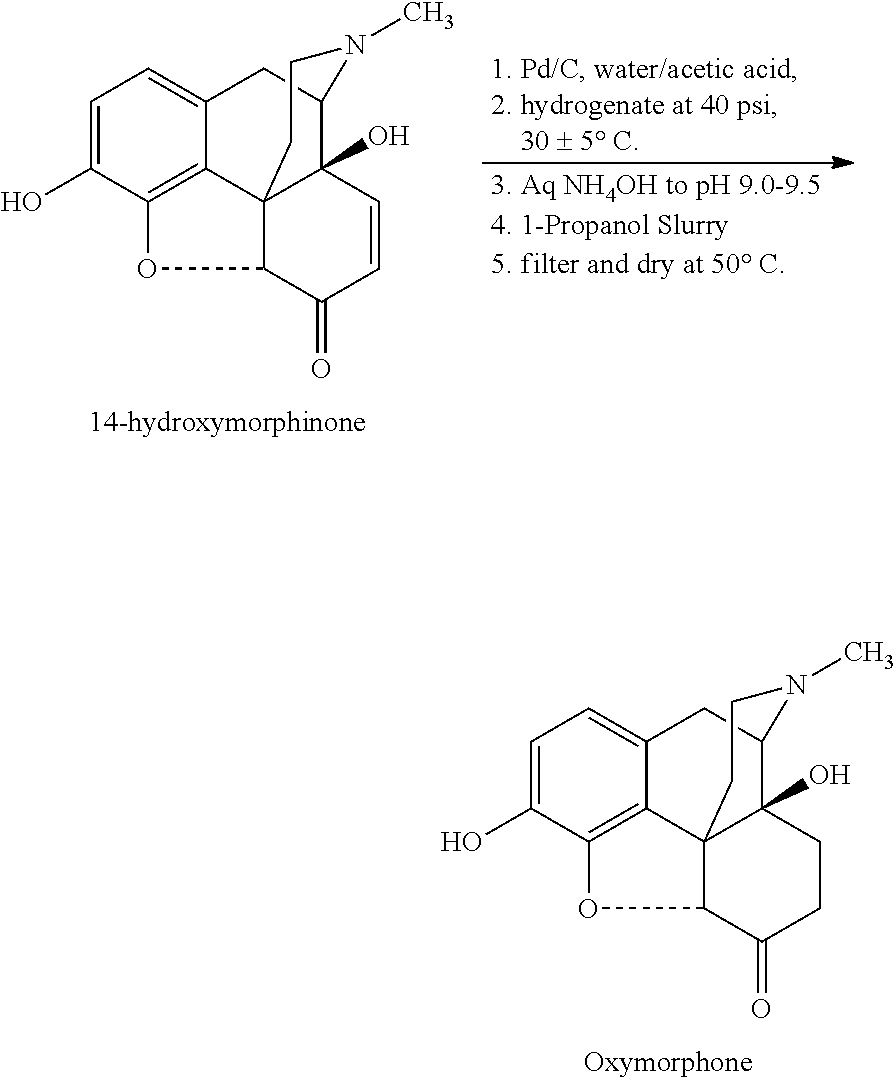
C1=C(O)C2=C3C(=C1)CC1C4(O)C3(C(C(=O)CC4)O2)CCN1C.C1=C(O)C2=C3C(=C1)CC1C4(O)C3(C(C(=O)C=C4)O2)CCN1C
